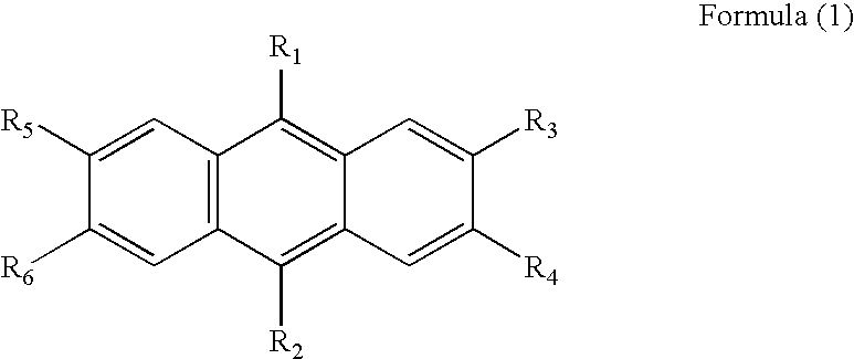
C12=C(C=C([R5])C([R6])=C1)C([R1])=C1C(=C2[R2])C=C([R4])C([R3])=C1
